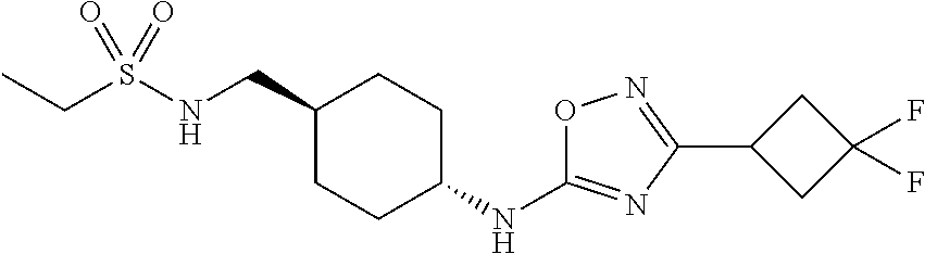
C(S(NCC1CCC(NC2=NC(C3CC(F)(F)C3)=NO2)CC1)(=O)=O)C
